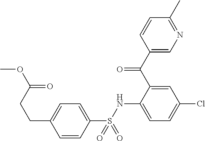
C1=C(CCC(=O)OC)C=CC(S(NC2=CC=C(Cl)C=C2C(C2=CN=C(C)C=C2)=O)(=O)=O)=C1
